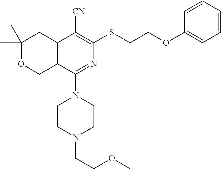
C1(C)(C)OCC2=C(C1)C([CN])=C(SCCOC1=CC=CC=C1)N=C2N1CCN(CCOC)CC1
